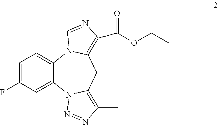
C1(F)=CC=C2C(=C1)N1C(=C(C)N=N1)CC1=C(C(OCC)=O)N=CN21
